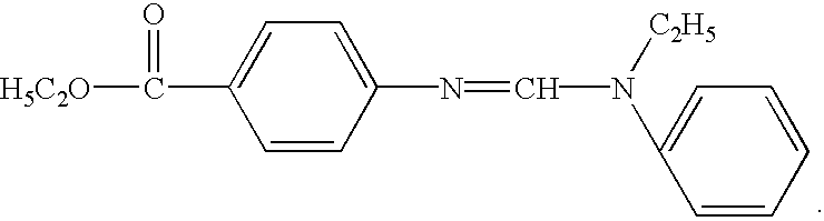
[H5C2O]C(=O)C1=CC=C(N=CN([C2H5])C2=CC=CC=C2)C=C1
